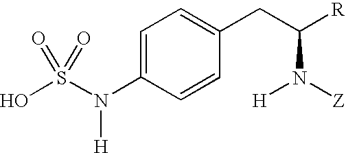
OS(N([H])C1=CC=C(CC([R])N([H])[Z])C=C1)(=O)=O
